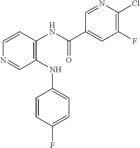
C1(NC2=CC=C(F)C=C2)=C(NC(C2=CC(F)=C(Cl)N=C2)=O)C=CN=C1
